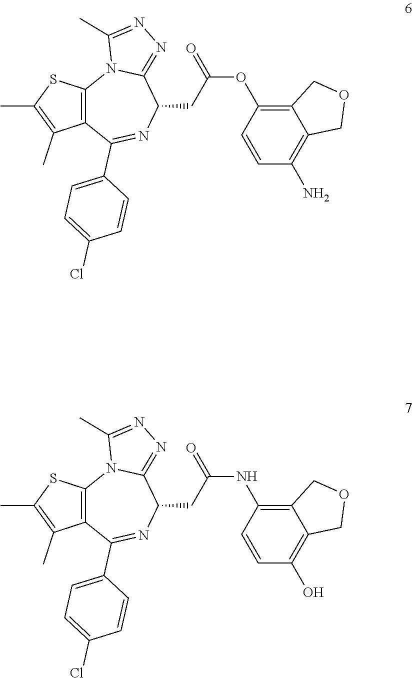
C1=CC(OC(=O)CC2C3=NN=C(C)N3C3=C(C(C4=CC=C(Cl)C=C4)=N2)C(C)=C(C)S3)=C2C(=C1N)COC2.C1=CC(NC(=O)CC2C3=NN=C(C)N3C3=C(C(C4=CC=C(Cl)C=C4)=N2)C(C)=C(C)S3)=C2C(=C1O)COC2
